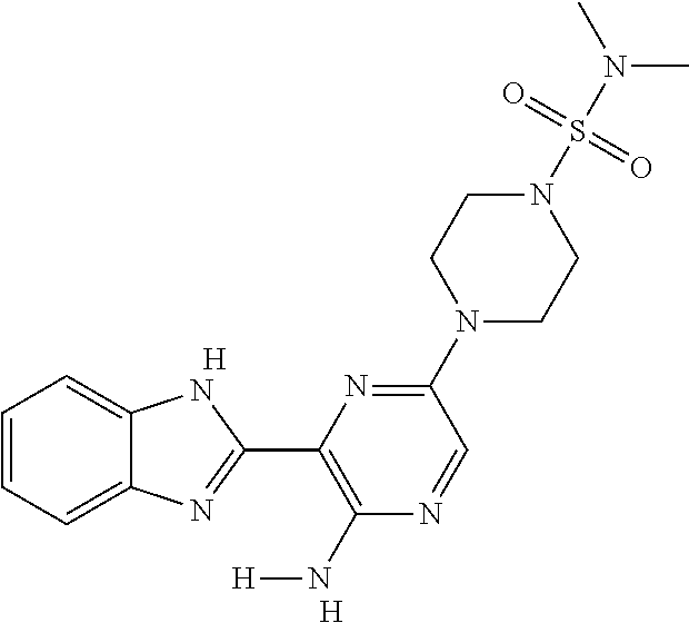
C1=CC=C2C(=C1)NC(C1=C(N[H])N=CC(N3CCN(S(N(C)C)(=O)=O)CC3)=N1)=N2.[H].[H]
